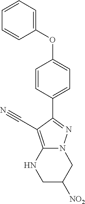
C1=CC(C2=NN3C(=C2C#N)NCC([NO2])C3)=CC=C1OC1=CC=CC=C1
